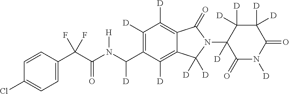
C1=CC(C(C(N(C(C2=C([D])C([D])=C3C(=C2[D])C([D])([D])N(C2([D])C(=O)N([D])C(=O)C([D])([D])C2([D])[D])C3=O)[D])[H])=O)(F)F)=CC=C1Cl
